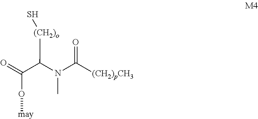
C(O[may])(=O)C(N(C([(CH2)pCH3])=O)C)[(CH2)o]S
